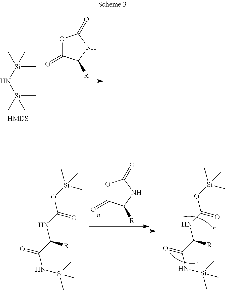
O1C(=O)C([R])NC1=O.N([Si](C)(C)C)[Si](C)(C)C.O1C(=O)C([R])NC1=O.O=C(C([R])NC(O[Si](C)(C)C)=O)N[Si](C)(C)C.O=C(C([R])NC(O[Si](C)(C)C)=O)N[Si](C)(C)C
